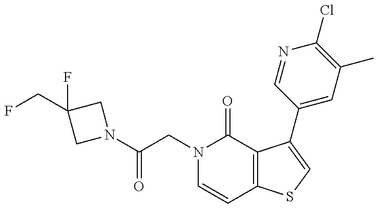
C(CN1C=CC2=C(C1=O)C(C1=CC(C)=C(Cl)N=C1)=CS2)(=O)N1CC(F)(CF)C1
